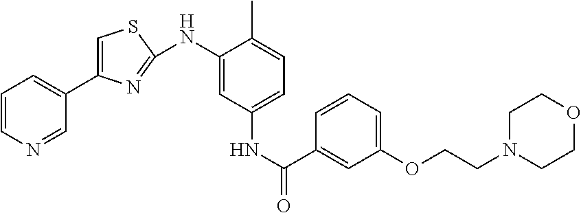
C1=CN=CC(C2=CSC(NC3=CC(NC(=O)C4=CC(OCCN5CCOCC5)=CC=C4)=CC=C3C)=N2)=C1
